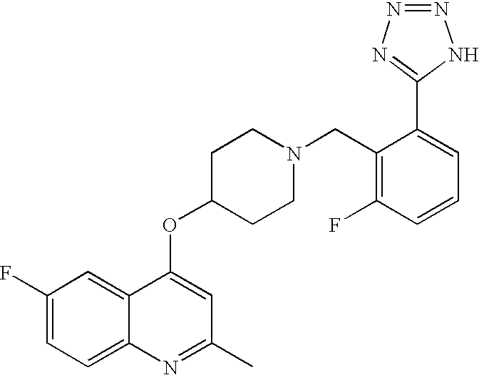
C1(F)=CC=C2C(=C1)C(OC1CCN(CC3=C(F)C=CC=C3C3=NN=NN3)CC1)=CC(C)=N2
